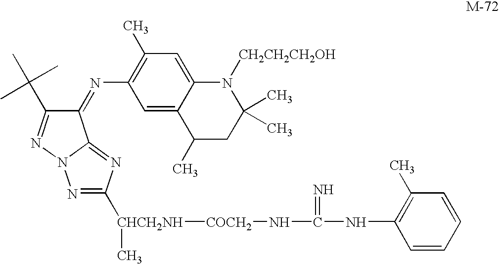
C1(=NC2=C(C)C=C3C(=C2)C(C)CC(C)(C)N3[CH2CH2CH2OH])C(C(C)(C)C)=NN2C1=NC([CHCH2NH](C)[COCH2]NC(=N)NC1=C(C)C=CC=C1)=N2
